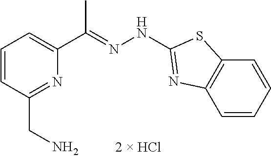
C1(CN)=NC(C(=NNC2=NC3=C(C=CC=C3)S2)C)=CC=C1
